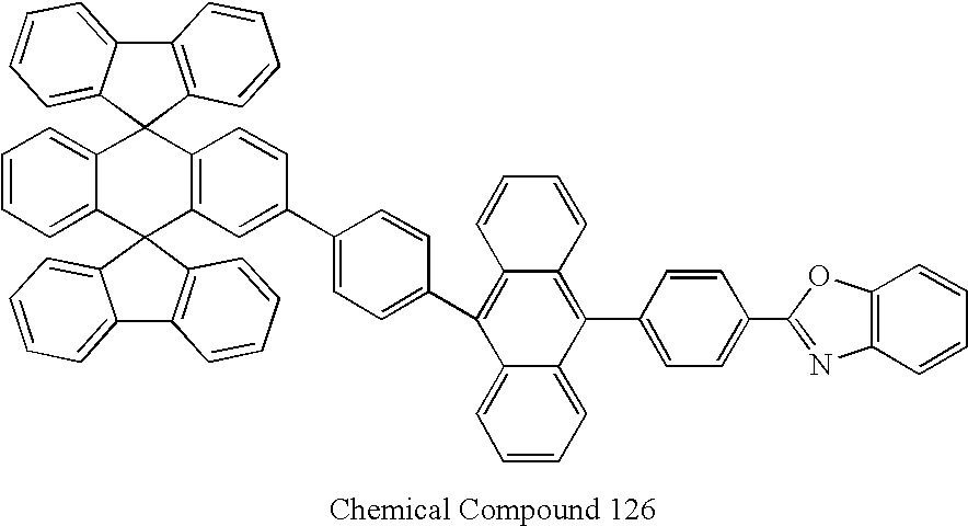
C12=CC=CC=C1C1(C3=C(C=CC(C4=CC=C(C5=C6C(=C(C7=CC=C(C8=NC9=C(O8)C=CC=C9)C=C7)C7=CC=CC=C57)C=CC=C6)C=C4)=C3)C23C2=CC=CC=C2C2=C3C=CC=C2)C2=C(C3=CC=CC=C31)C=CC=C2
